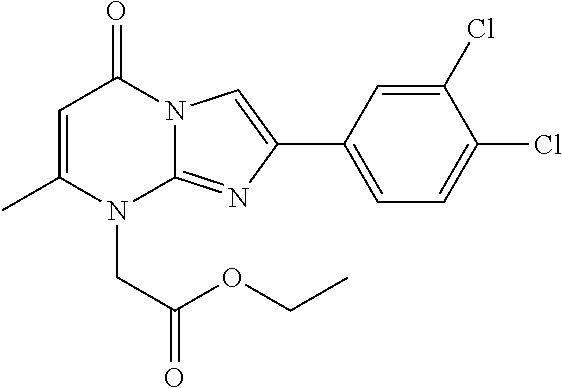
C1=C(C)N(CC(OCC)=O)C2=NC(C3=CC=C(Cl)C(Cl)=C3)=CN2C1=O
